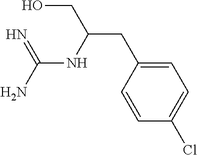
C(NC(CC1=CC=C(Cl)C=C1)CO)(N)=N
